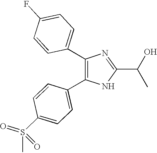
C1(C2=CC=C(F)C=C2)=C(C2=CC=C(S(=O)(C)=O)C=C2)NC(C(O)C)=N1
